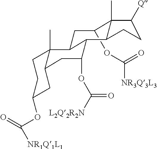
C1(OC(=O)[NR3Q3L3])CC2C3(C)CCC(OC(=O)[NR1Q1L1])CC3CC(OC(=O)[L2Q2R2N])C2C2C1(C)C([Q])CC2
